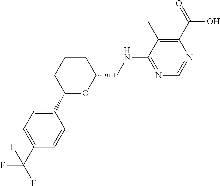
N1=C(NCC2OC(C3=CC=C(C(F)(F)F)C=C3)CCC2)C(C)=C(C(=O)O)N=C1
